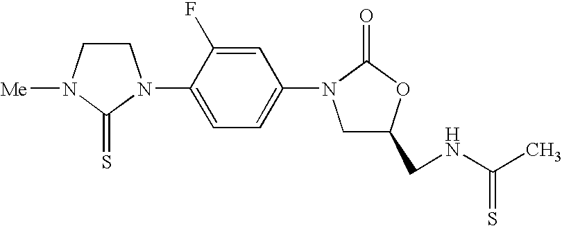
C1CN([Me])C(=S)N1C1=CC=C(N2CC(CNC(C)=S)OC2=O)C=C1F
